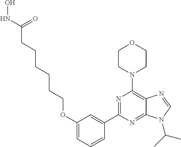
C1CN(C2=C3C(=NC(C4=CC(OCCCCCCC(NO)=O)=CC=C4)=N2)N(C(C)C)C=N3)CCO1
